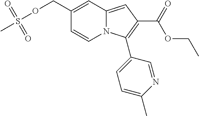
C1(COS(=O)(=O)C)=CC2=CC(C(=O)OCC)=C(C3=CC=C(C)N=C3)N2C=C1
